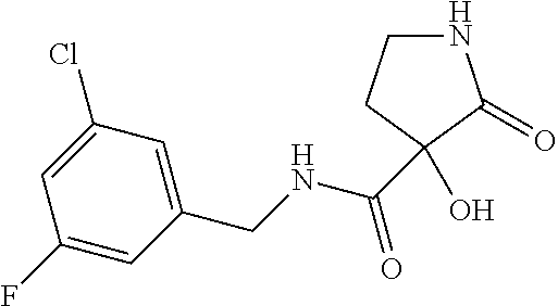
N1CCC(O)(C(=O)NCC2=CC(Cl)=CC(F)=C2)C1=O
